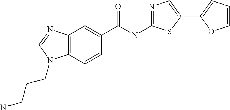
C12=C(C=CC(C(NC3=NC=C(C4=CC=CO4)S3)=O)=C1)N(CCCN)C=N2
